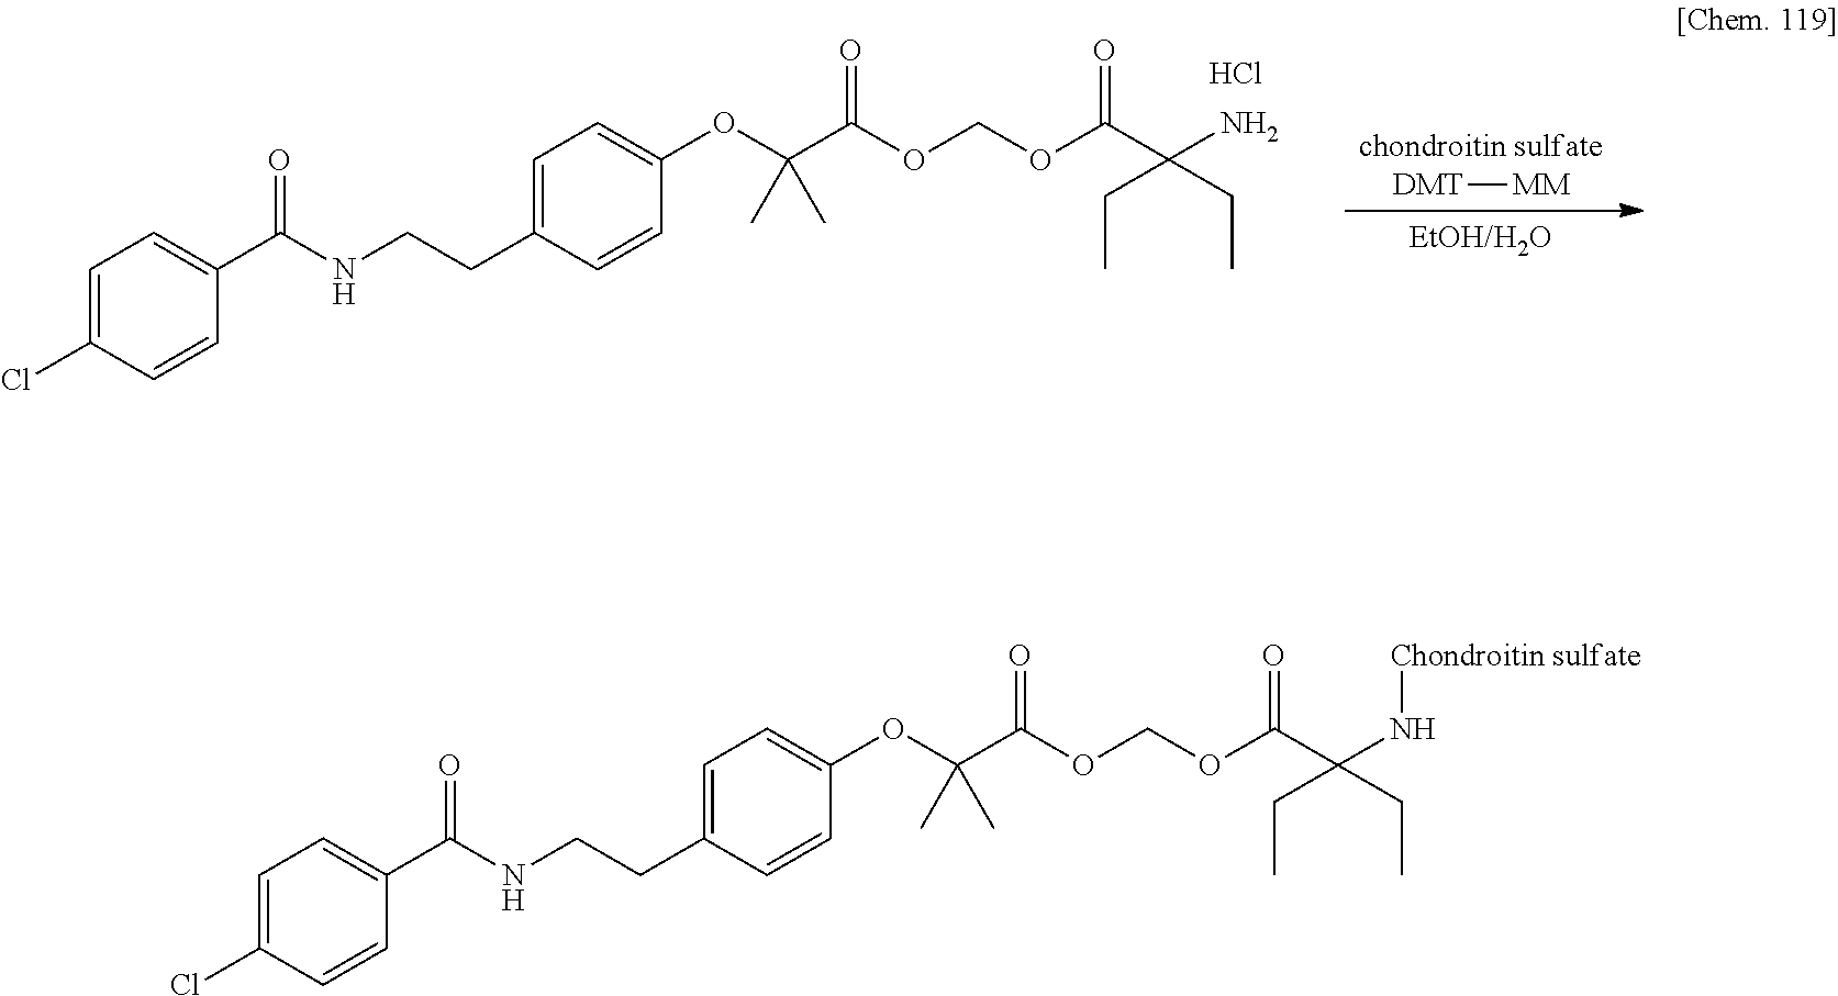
C1=C(Cl)C=CC(C(NCCC2=CC=C(OC(C(=O)OCOC(C(N[Chondroitin sulfate])(CC)CC)=O)(C)C)C=C2)=O)=C1.C1=C(Cl)C=CC(C(NCCC2=CC=C(OC(C(=O)OCOC(C(N)(CC)CC)=O)(C)C)C=C2)=O)=C1.Cl.[chondroitin sulfate].[DMT][MM].[EtOH/H2O]
